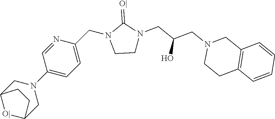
C1CN(CC(CN2CCC3=C(C2)C=CC=C3)O)C(=[O|])N1CC1=CC=C(N2CC3[O|]C(C2)CC3)C=N1
